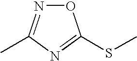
O1N=C(C)N=C1SC
